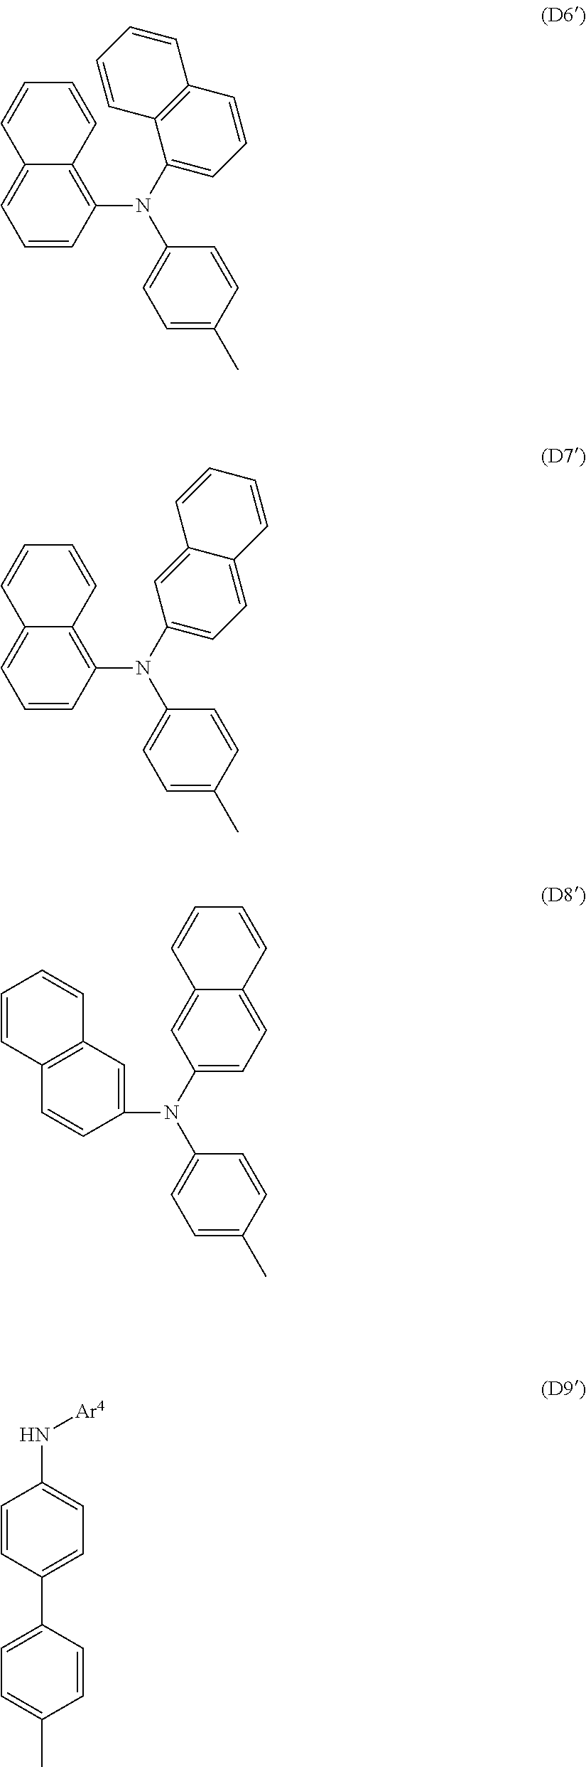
C1=CC(N(C2=CC=C(C)C=C2)C2=CC=CC3=C2C=CC=C3)=C2C(=C1)C=CC=C2.C1=CC(N(C2=CC=C(C)C=C2)C2=CC=C3C(=C2)C=CC=C3)=C2C(=C1)C=CC=C2.C1(N(C2=CC=C(C)C=C2)C2=CC=C3C(=C2)C=CC=C3)=CC2=C(C=C1)C=CC=C2.C1=CC(C2=CC=C(C)C=C2)=CC=C1N[Ar4]
